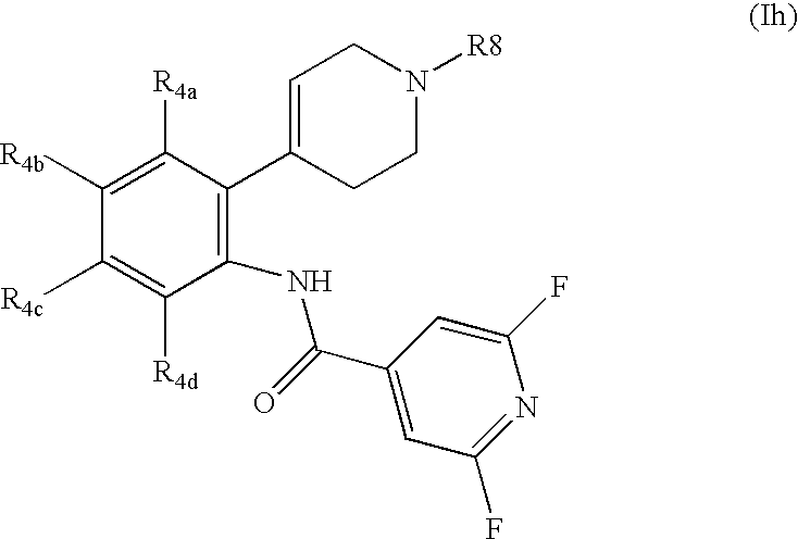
C1([R4b])=C([R4a])C(C2=CCN([R8])CC2)=C(NC(C2=CC(F)=NC(F)=C2)=O)C([R4d])=C1[R4c]
